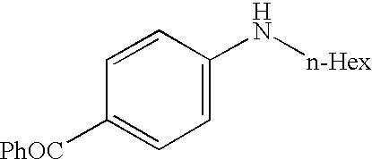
C1=C(N[n-Hex])C=CC([PhOC])=C1
